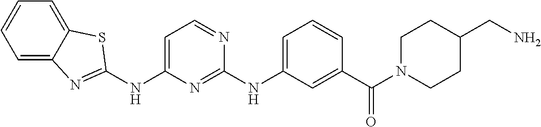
C1(NC2=NC3=CC=CC=C3S2)=CC=NC(NC2=CC=CC(C(N3CCC(CN)CC3)=O)=C2)=N1
